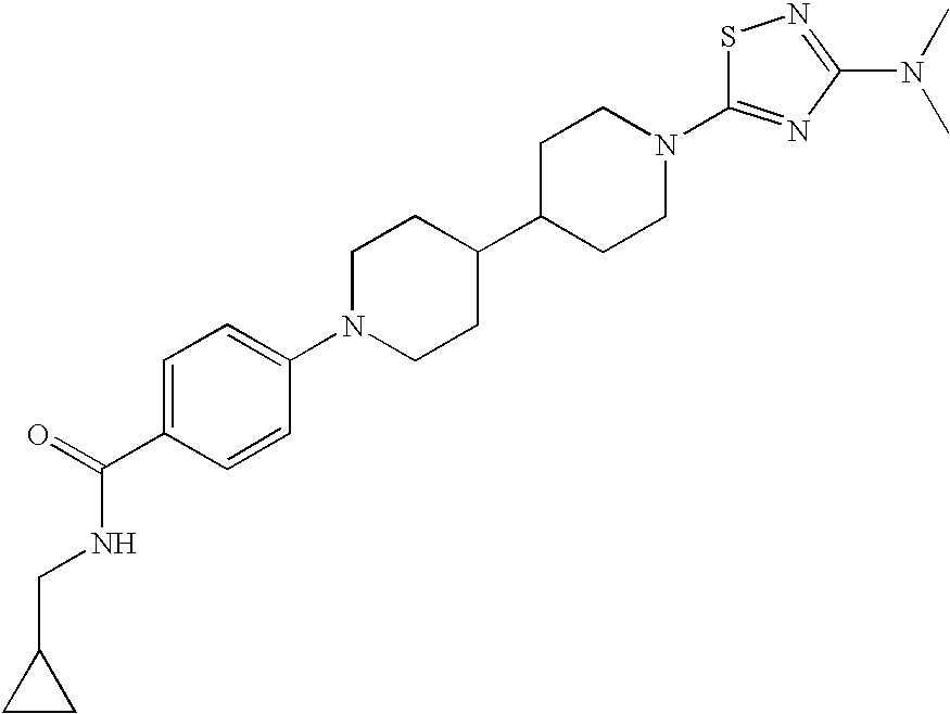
C1=C(C(=O)NCC2CC2)C=CC(N2CCC(C3CCN(C4=NC(N(C)C)=NS4)CC3)CC2)=C1
